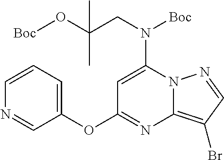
C1=C(N(CC(O[Boc])(C)C)[Boc])N2C(=C(Br)C=N2)N=C1OC1=CC=CN=C1
